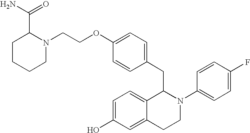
O(C1=CC=C(CC2C3=CC=C(O)C=C3CCN2C2=CC=C(F)C=C2)C=C1)CCN1C(C(N)=O)CCCC1
